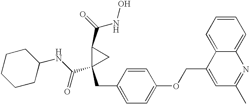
C(C1(CC2=CC=C(OCC3=CC(C)=NC4=CC=CC=C34)C=C2)CC1C(NO)=O)(NC1CCCCC1)=O
